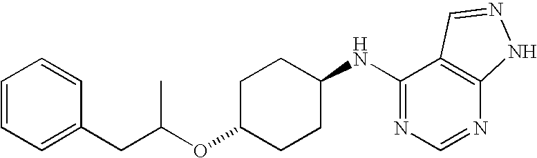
O(C1CCC(NC2=NC=NC3=C2C=NN3)CC1)C(CC1=CC=CC=C1)C
